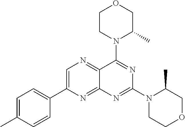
C1=C(C2=CC=C(C)C=C2)N=C2C(=N1)C(N1C(C)COCC1)=NC(N1CCOCC1C)=N2
